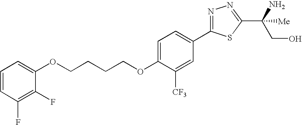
O(CCCCOC1=CC=C(C2=NN=C(C(CO)(N)[Me])S2)C=C1[CF3])C1=CC=CC(F)=C1F
